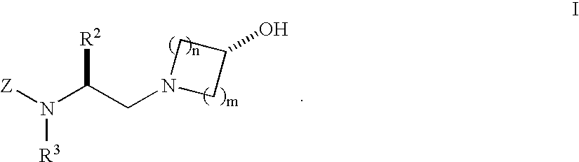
[Z]N(C(CN1CC(O)C1)[R2])[R3]
